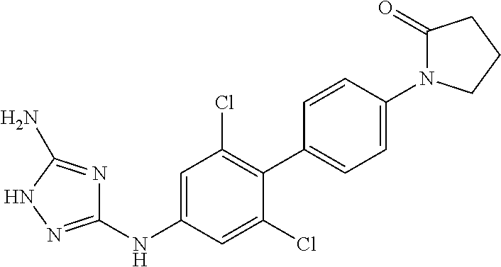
C1=C(NC2=NNC(N)=N2)C=C(Cl)C(C2=CC=C(N3C(=O)CCC3)C=C2)=C1Cl
